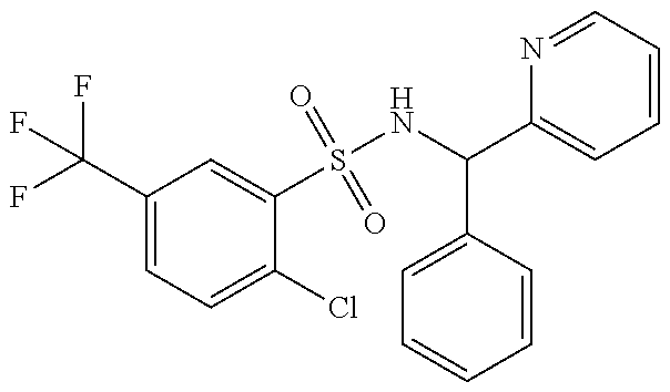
C1(C(F)(F)F)=CC=C(Cl)C(S(NC(C2=CC=CC=C2)C2=CC=CC=N2)(=O)=O)=C1
